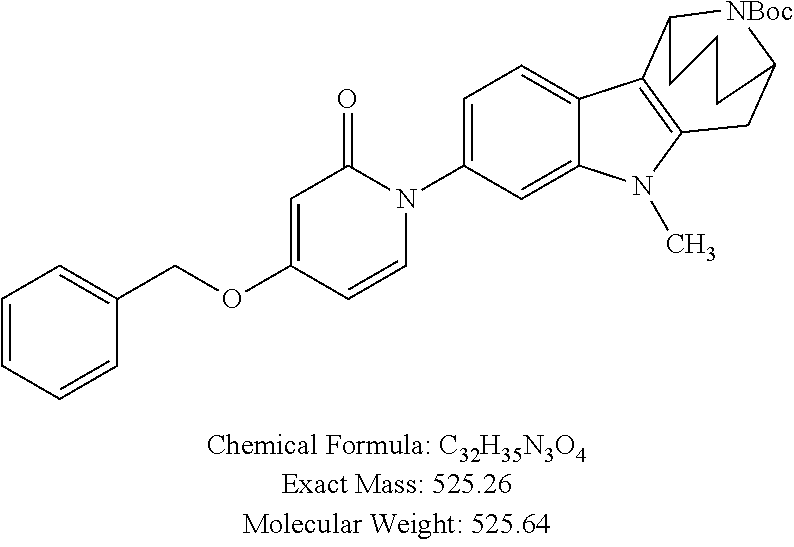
C1=CC=CC(COC2=CC(=O)N(C3=CC=C4C(=C3)N(C)C3=C4C4[NBoc]C(C3)CCC4)C=C2)=C1
